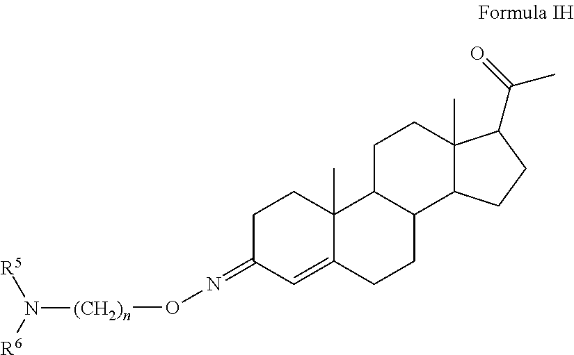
C1C(=NO[(CH2)n]N([R5])[R6])C=C2C(C)(C1)C1C(CC2)C2C(C)(CC1)C(C(=O)C)CC2
